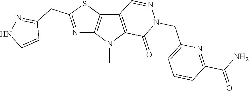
C12=C(N(C)C3=C1C=NN(CC1=CC=CC(C(=O)N)=N1)C3=O)N=C(CC1=NNC=C1)S2
